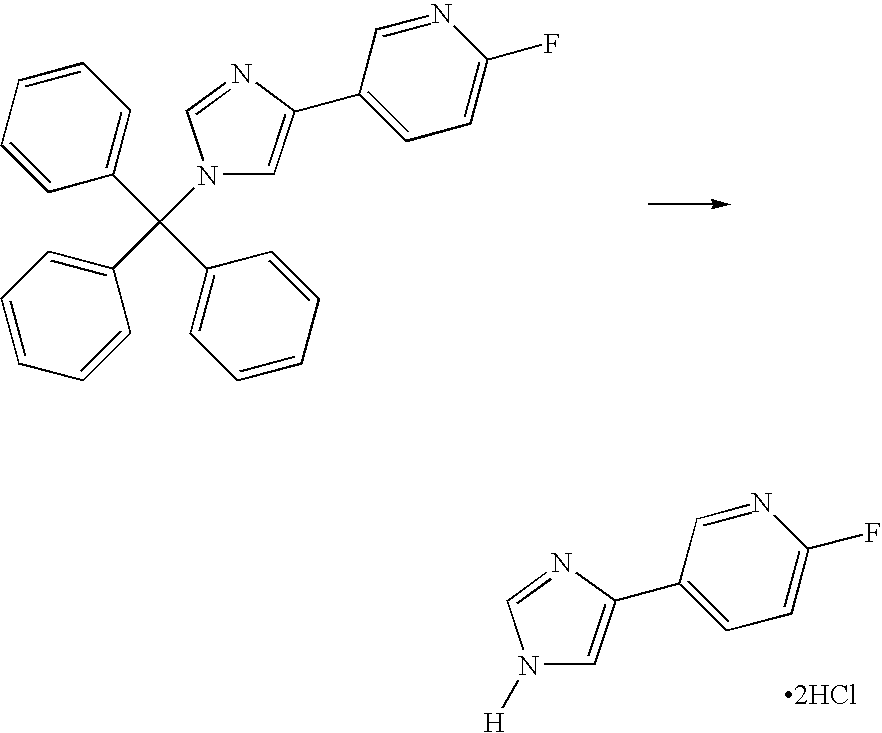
N1(C(C2=CC=CC=C2)(C2=CC=CC=C2)C2=CC=CC=C2)C=C(C2=CC=C(F)N=C2)N=C1.N1([H])C=C(C2=CC=C(F)N=C2)N=C1.[2HCl]
